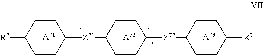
[R7]C1CCC([Z71]C2CCC([Z72]C3CCC([X7])CC3)CC2)CC1.[A71].[A72].[A73]
